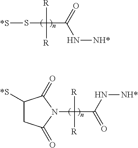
C1([*S])CC(=O)N(C(C(=O)N[NH*])([R])[R])C1=O.S(C(C(N[NH*])=O)([R])[R])[*S]
